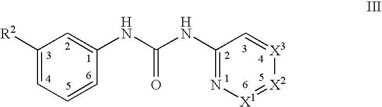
C1(NC(NC2=N[X1]=[X2][X3]=C2)=O)=CC([R2])=CC=C1
